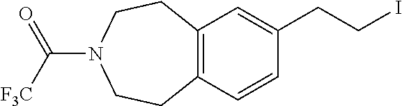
C12=C(C=CC(CCI)=C1)CCN(C([F3C])=O)CC2
